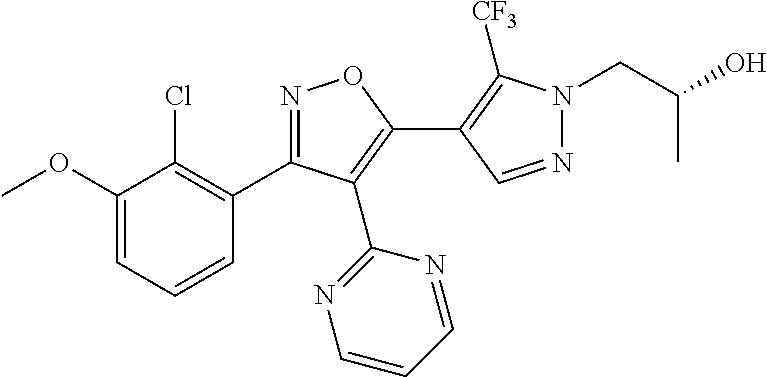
N1=CC(C2=C(C3=NC=CC=N3)C(C3=C(Cl)C(OC)=CC=C3)=NO2)=C([CF3])N1CC(C)O
